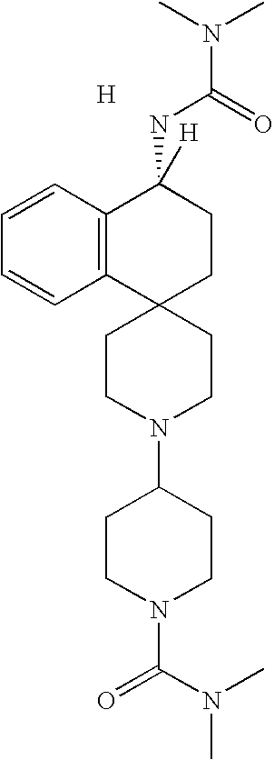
[H].C1=CC2=C(C=C1)C1(CCC2(NC(=O)N(C)C)[H])CCN(C2CCN(C(=O)N(C)C)CC2)CC1
